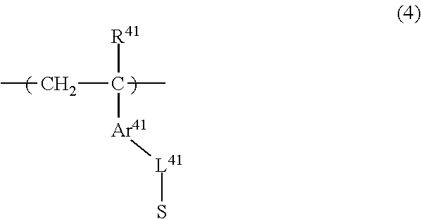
[L41]([Ar41]C([R41])(C)CC)S
